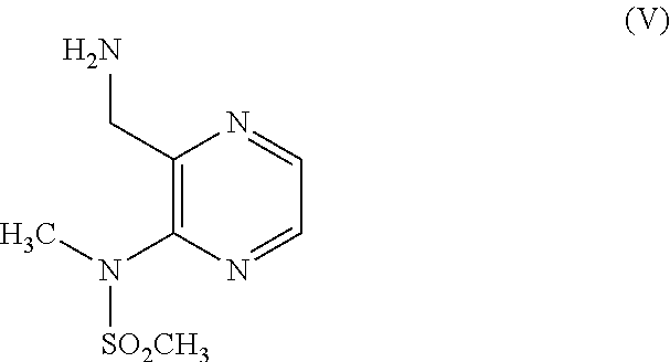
NCC1=C(N(C)[SO2CH3])N=CC=N1
